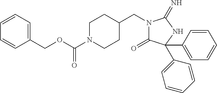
N1(CC2CCN(C(OCC3=CC=CC=C3)=O)CC2)C(=O)C(C2=CC=CC=C2)(C2=CC=CC=C2)NC1=N
